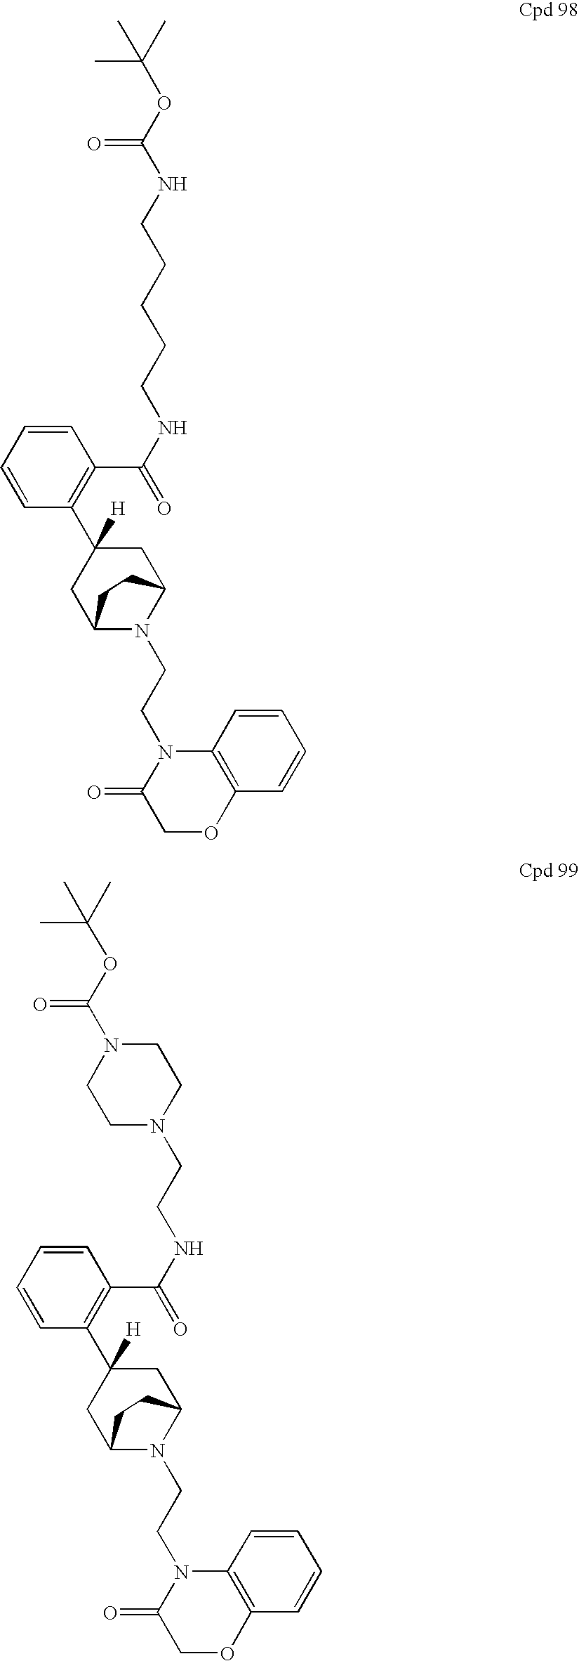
C1(C(NCCCCCNC(OC(C)(C)C)=O)=O)=C(C2([H])CC3N(CCN4C(=O)COC5=C4C=CC=C5)C(C2)CC3)C=CC=C1.C1CN(C(OC(C)(C)C)=O)CCN1CCNC(C1=C(C2([H])CC3N(CCN4C(=O)COC5=C4C=CC=C5)C(C2)CC3)C=CC=C1)=O
